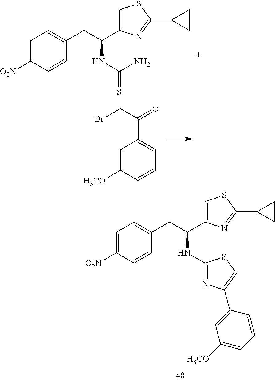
C1=C([O2N])C=CC(CC(C2=CSC(C3CC3)=N2)NC2=NC(C3=CC([H3CO])=CC=C3)=CS2)=C1.C1=C([O2N])C=CC(CC(C2=CSC(C3CC3)=N2)NC(=S)N)=C1.C1=C([H3CO])C=CC=C1C(CBr)=O
